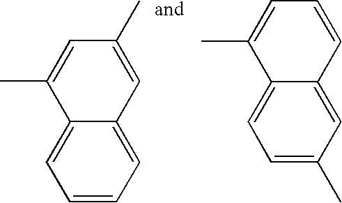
CC1=CC(C)=CC2=CC=CC=C12.CC1=CC=CC2=CC(C)=CC=C12
